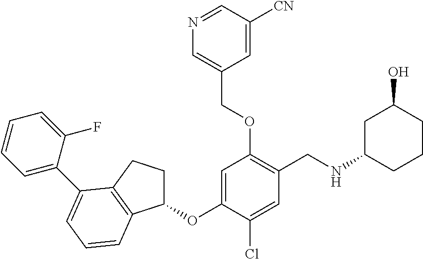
C1(OC2=CC(OCC3=CN=CC([CN])=C3)=C(CNC3CCCC(O)C3)C=C2Cl)CCC2=C1C=CC=C2C1=CC=CC=C1F
